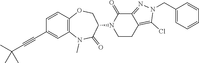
C12=C(C=CC(C#CC(C)(C)C)=C1)OCC(N1CCC3=C(Cl)N(CC4=CC=CC=C4)N=C3C1=O)C(=O)N2C
